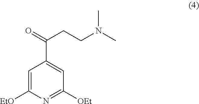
C1=C([EtO])N=C([OEt])C=C1C(=O)CCN(C)C
